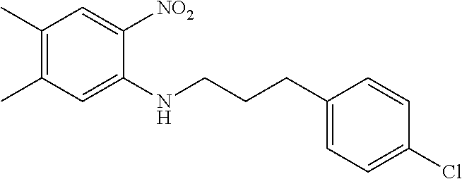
C1(C)=C(C)C=C(NCCCC2=CC=C(Cl)C=C2)C([NO2])=C1
